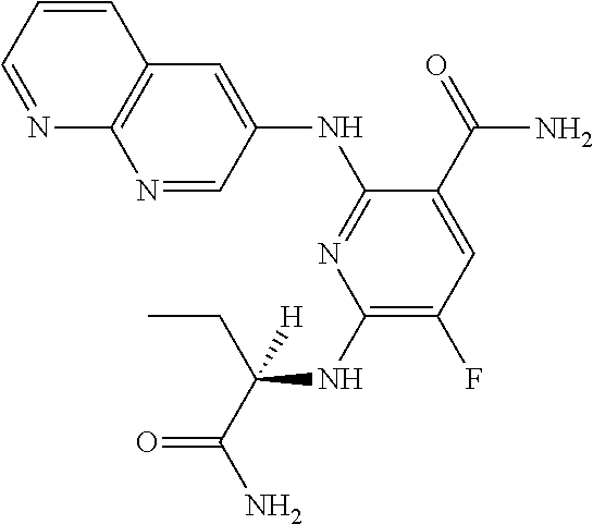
C1(NC(CC)(C(=O)N)[H])=C(F)C=C(C(=O)N)C(NC2=CC3=C(N=C2)N=CC=C3)=N1
